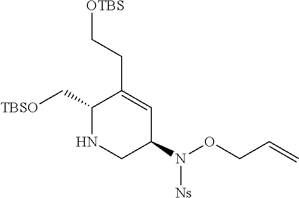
[TBSO]CC1C(CC[OTBS])=CC(N(OCC=C)[Ns])CN1
